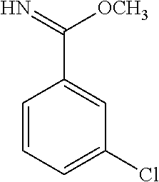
C1=CC=C(Cl)C=C1C(=N)[OCH3]
